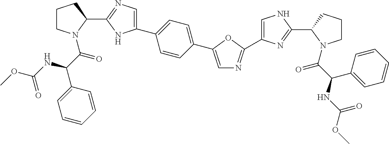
C1=C(C2=CC=C(C3=CN=C(C4CCCN4C(C(C4=CC=CC=C4)NC(OC)=O)=O)N3)C=C2)OC(C2=CNC(C3N(C(C(NC(OC)=O)C4=CC=CC=C4)=O)CCC3)=N2)=N1
